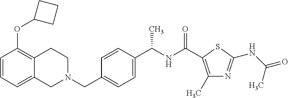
C1=CC=C2C(=C1OC1CCC1)CCN(CC1=CC=C(C(NC(=O)C3=C(C)N=C(NC(=O)C)S3)C)C=C1)C2
